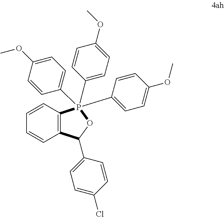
C12=C(C=CC=C1)P(C1=CC=C(OC)C=C1)(C1=CC=C(OC)C=C1)(C1=CC=C(OC)C=C1)OC2C1=CC=C(Cl)C=C1
